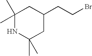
C1(C)(C)NC(C)(C)CC(CCBr)C1
